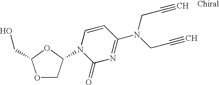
O1CC(N2C(=O)N=C(N(CC#C)CC#C)C=C2)OC1CO
